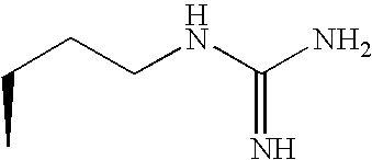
C(CCNC(N)=N)C
